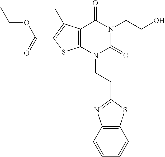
C12=C(N(CCC3=NC4=C(S3)C=CC=C4)C(=O)N(CCO)C1=O)SC(C(=O)OCC)=C2C
